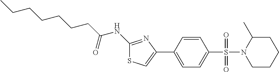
C1(NC(CCCCCCC)=O)=NC(C2=CC=C(S(=O)(=O)N3C(C)CCCC3)C=C2)=CS1
